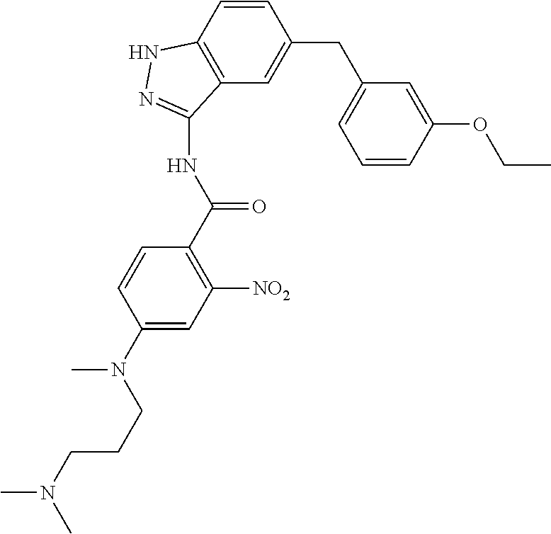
C1=CC(N(C)CCCN(C)C)=CC([NO2])=C1C(NC1=NNC2=C1C=C(CC1=CC=CC(OCC)=C1)C=C2)=O
